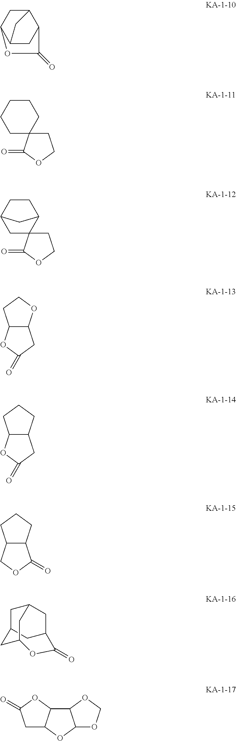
C12CC3C(CC1C(=O)O3)C2.C1CCCC2(C1)CCOC2=O.C1CC2CC3(C1C2)CCOC3=O.C12C(OCC1)CC(=O)O2.C12C(CCC1)CC(=O)O2.C12C(CCC1)C(=O)OC2.C12CC3CC(C1)OC(=O)C(C2)C3.C12C3C(OC1OCO2)CC(=O)O3
